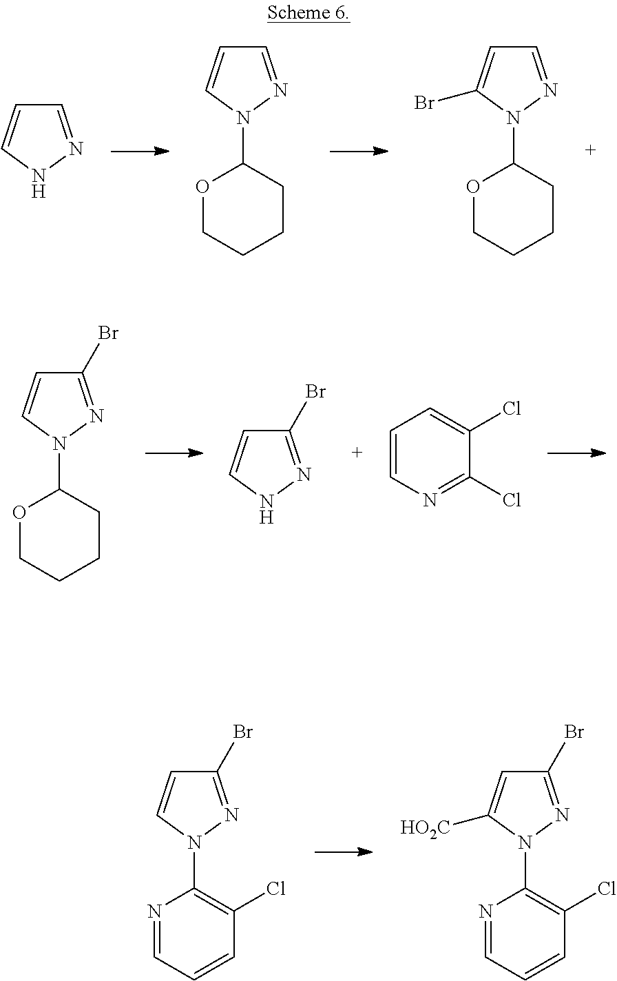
N1N=C(Br)C=C1.C1=CN=C(Cl)C(Cl)=C1.C1(N2N=C(Br)C=C2)OCCCC1.N1=CC=CC(Cl)=C1N1N=C(Br)C=C1[HO2C].N1=CC=CC(Cl)=C1N1N=C(Br)C=C1.N1N=CC=C1.C1(N2N=CC=C2)OCCCC1.C1(N2N=CC=C2Br)OCCCC1
